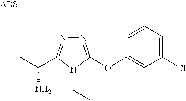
N1=C(OC2=CC(Cl)=CC=C2)N(CC)C(C(C)N)=N1
